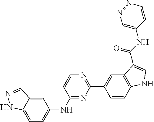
C1=C2C(=CC=C1NC1=NC(C3=CC4=C(C=C3)NC=C4C(NC3=CN=NC=C3)=O)=NC=C1)NN=C2
